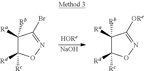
C1([Rb])([Ra])C([Rc])([Rd])ON=C1Br.[NaOH].C1([Rb])([Ra])C([Rc])([Rd])ON=C1[ORe]
